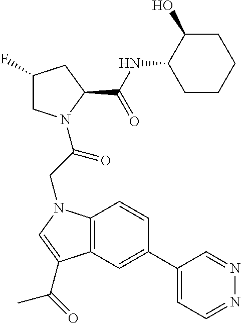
C12=C(C=C(C3=CC=NN=C3)C=C1)C(C(C)=O)=CN2CC(=O)N1CC(F)CC1C(=O)NC1CCCCC1O
